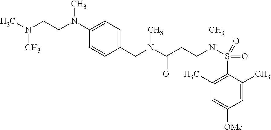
C(N(C(=O)CCN(S(C1=C(C)C=C([OMe])C=C1C)(=O)=O)C)C)C1=CC=C(N(C)CCN(C)C)C=C1
